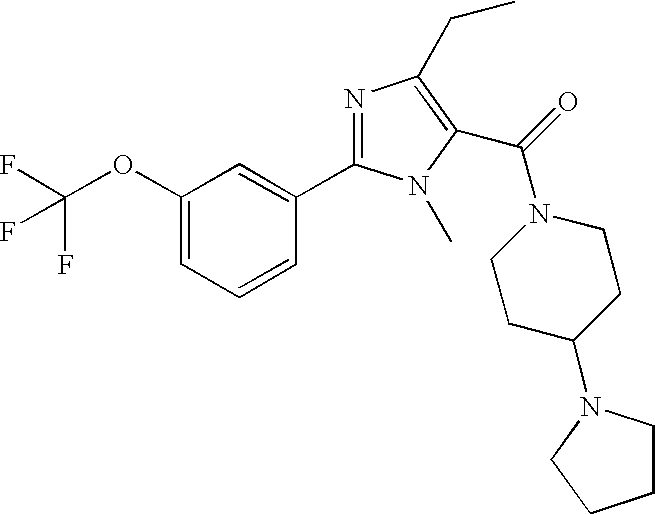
C(OC1=CC=CC(C2=NC(CC)=C(C(=O)N3CCC(N4CCCC4)CC3)N2C)=C1)(F)(F)F
